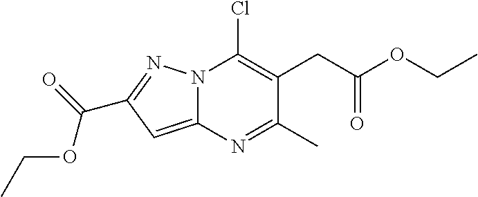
N12C(=CC(C(=O)OCC)=N1)N=C(C)C(CC(OCC)=O)=C2Cl
